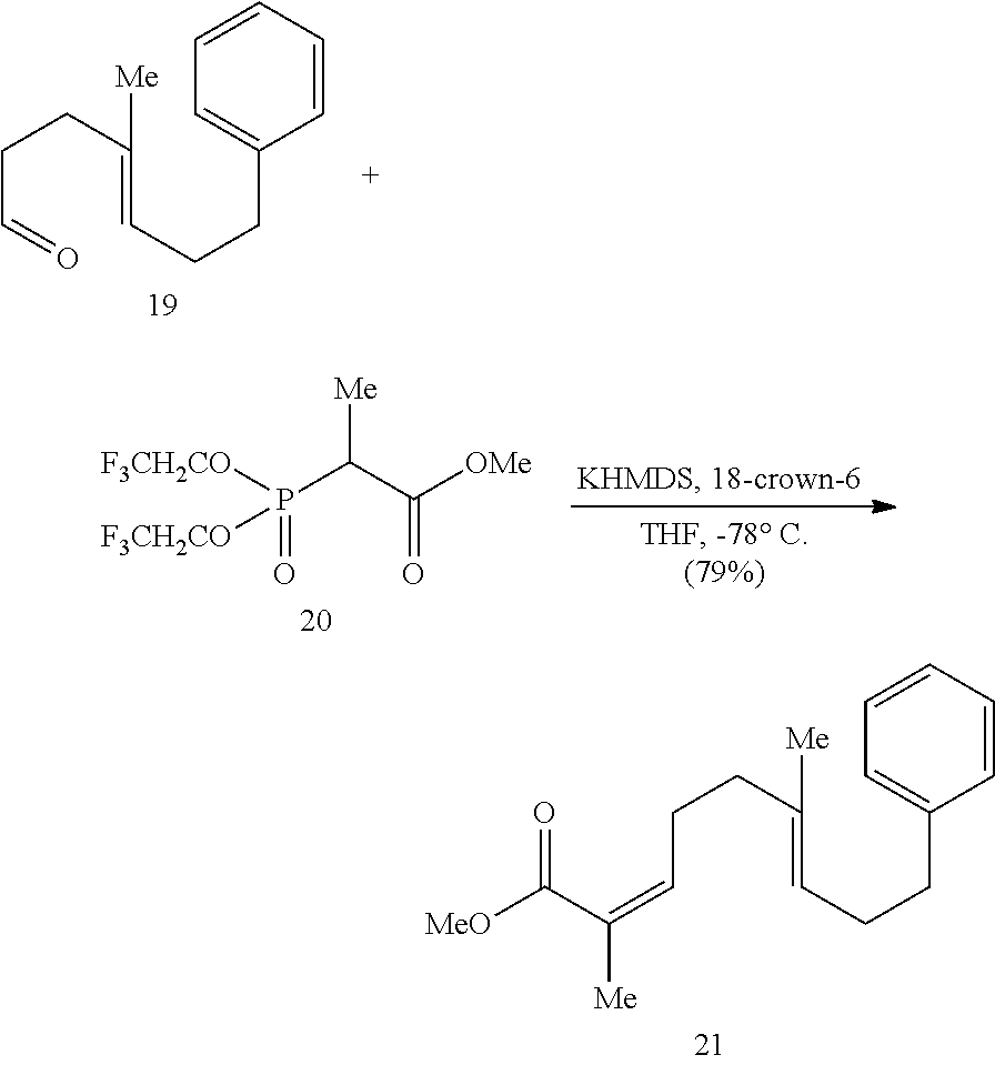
C(C=O)CC(=CCCC1=CC=CC=C1)[Me].P(C(C([OMe])=O)[Me])([F3CH2CO])(=O)[F3CH2CO].C(C=C([Me])C([MeO])=O)CC(=CCCC1=CC=CC=C1)[Me]
